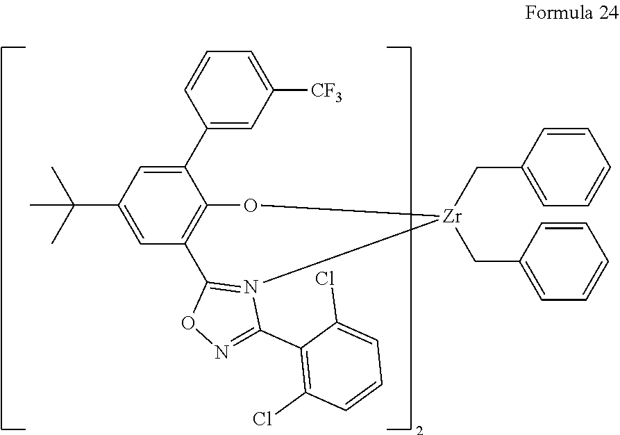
C1(C2=CC([CF3])=CC=C2)=CC(C(C)(C)C)=CC2=C1O[Zr](CC1=CC=CC=C1)(CC1=CC=CC=C1)N1=C2ON=C1C1=C(Cl)C=CC=C1Cl
